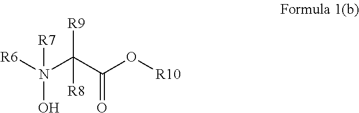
[R6]N(C(C(O[R10])=O)([R8])[R9])(O)[R7]
